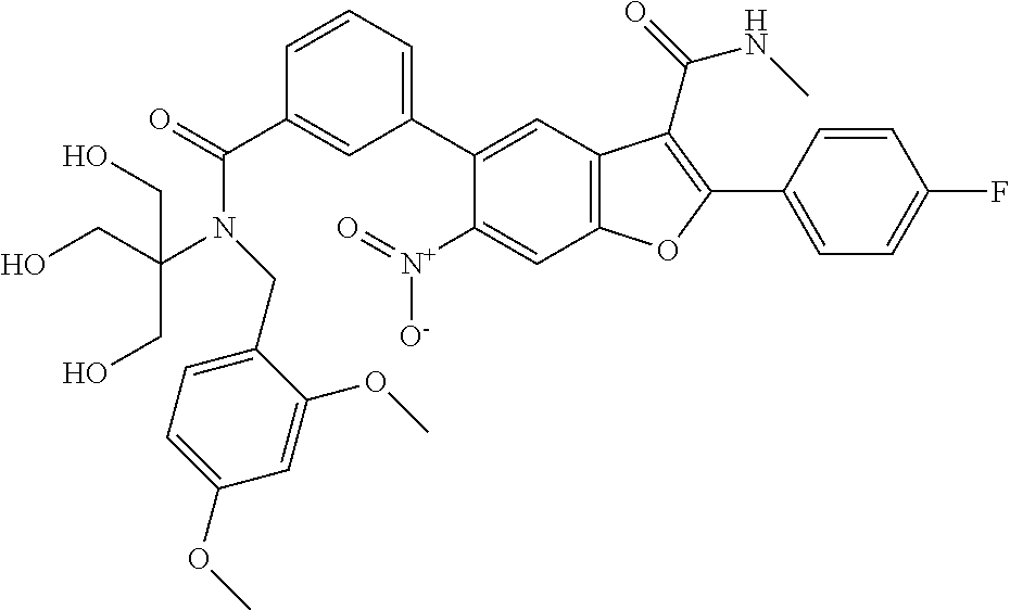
C1(C(=O)N(CC2=CC=C(OC)C=C2OC)C(CO)(CO)CO)=CC(C2=CC3=C(C=C2[N+](=O)[O-])OC(C2=CC=C(F)C=C2)=C3C(=O)NC)=CC=C1
